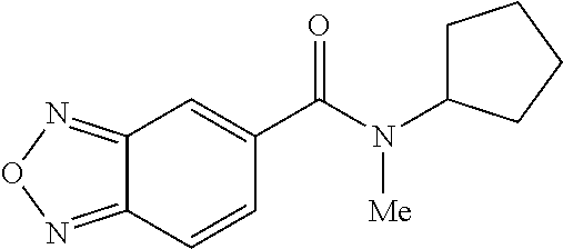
C12=NON=C1C=CC(C(N(C1CCCC1)[Me])=O)=C2
